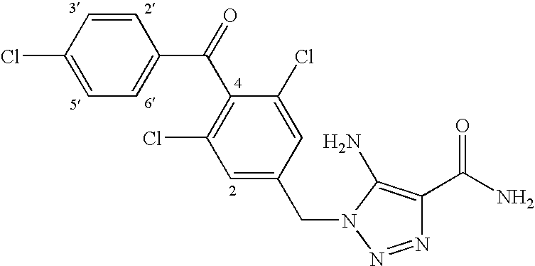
C1=C(Cl)C=CC(C(C2=C(Cl)C=C(CN3C(N)=C(C(=O)N)N=N3)C=C2Cl)=O)=C1
